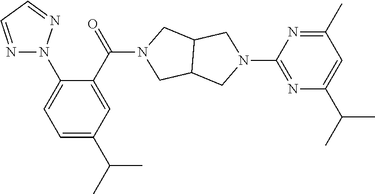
C1(N2N=CC=N2)=CC=C(C(C)C)C=C1C(N1CC2C(C1)CN(C1=NC(C(C)C)=CC(C)=N1)C2)=O
